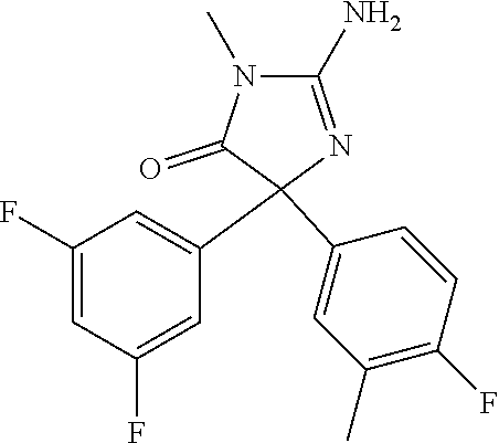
C1(F)=CC(F)=CC(C2(C3=CC(C)=C(F)C=C3)C(=O)N(C)C(N)=N2)=C1
